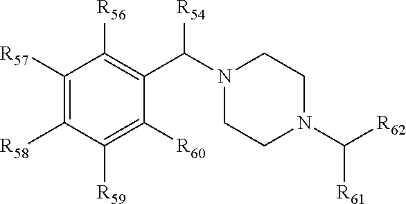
C1([R57])=C([R58])C([R59])=C([R60])C(C(N2CCN(C([R61])[R62])CC2)[R54])=C1[R56]
